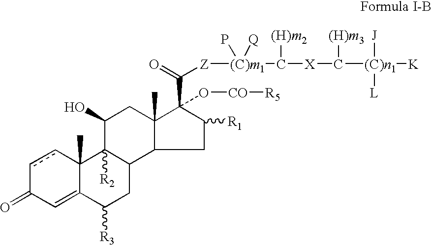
c1cC2(C)C(=CC1=O)C([R3])CC1C2([R2])C(O)CC2(C)C(C(=O)[Z][(C)m1](C([X]C([(C)n1]([K])([L])[J])[(H)m3])[(H)m2])(P)[Q])(O[CO][R5])C([R1])CC12
